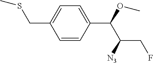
C1=CC(C(OC)C([N3])CF)=CC=C1CSC
